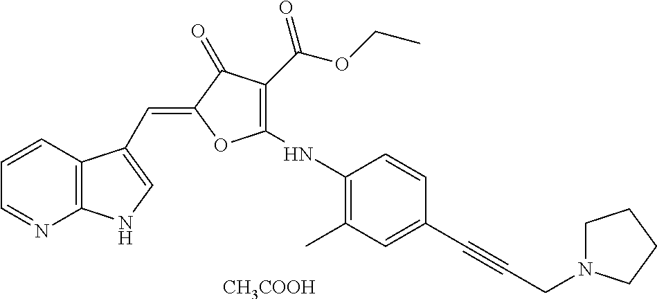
C1=CC2=C(N=C1)NC=C2C=C1C(=O)C(C(=O)OCC)=C(NC2=C(C)C=C(C#CCN3CCCC3)C=C2)O1.[CH3COOH]
